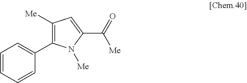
C1=CC=CC(C2=C([Me])C=C(C(=O)[Me])N2[Me])=C1
